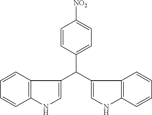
C1=CC2=C(C=C1)NC=C2C(C1=CC=C([NO2])C=C1)C1=CNC2=C1C=CC=C2
